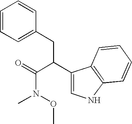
C1=CC=C(CC(C(=O)N(OC)C)C2=CNC3=C2C=CC=C3)C=C1
